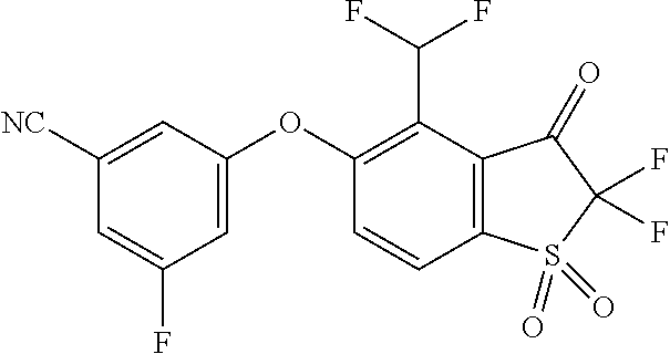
O(C1=CC(F)=CC([NC])=C1)C1=C(C(F)F)C2=C(C=C1)S(=O)(=O)C(F)(F)C2=O
